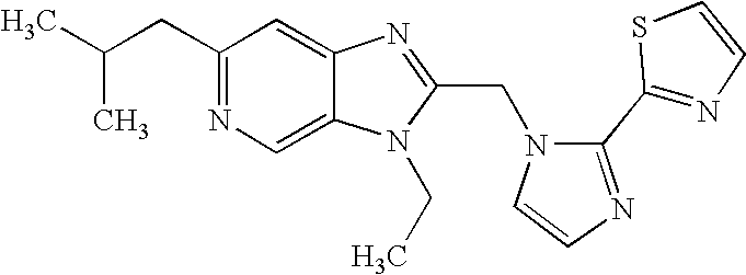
C12=CN=C(CC(C)C)C=C1N=C(CN1C=CN=C1C1=NC=CS1)N2CC
